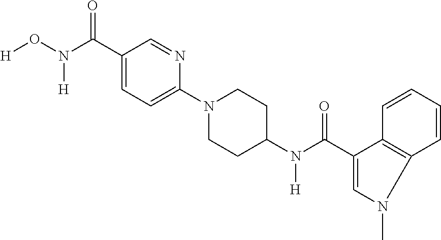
[H]ON(C(C1=CC=C(N2CCC(N(C(C3=CN(C)C4=C3C=CC=C4)=O)[H])CC2)N=C1)=O)[H]
